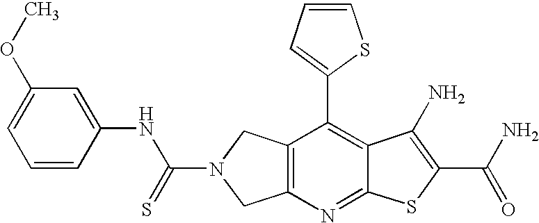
C12=C(N=C3C(=C1C1=CC=CS1)C(N)=C(C(N)=O)S3)CN(C(=S)NC1=CC(OC)=CC=C1)C2
